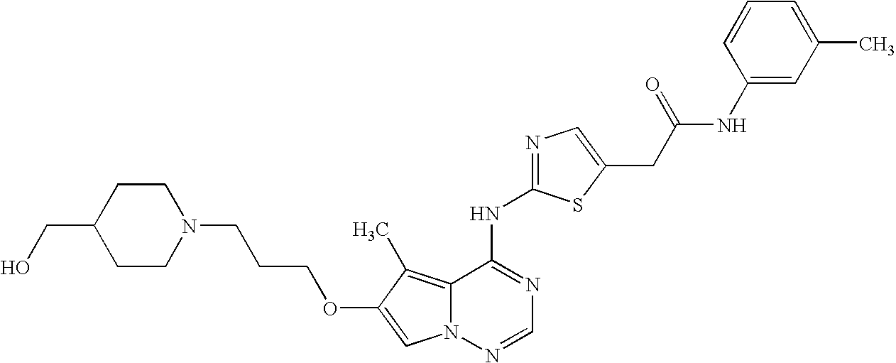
C1CN(CCCOC2=CN3C(=C2C)C(NC2=NC=C(CC(NC4=CC(C)=CC=C4)=O)S2)=NC=N3)CCC1CO
